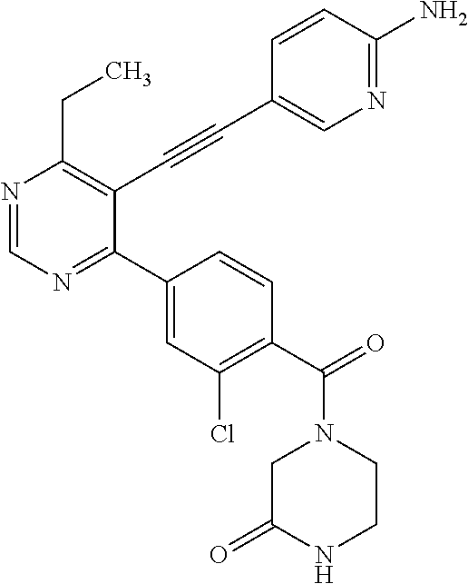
N1=CN=C(C2=CC(Cl)=C(C(=O)N3CC(=O)NCC3)C=C2)C(C#CC2=CN=C(N)C=C2)=C1CC
